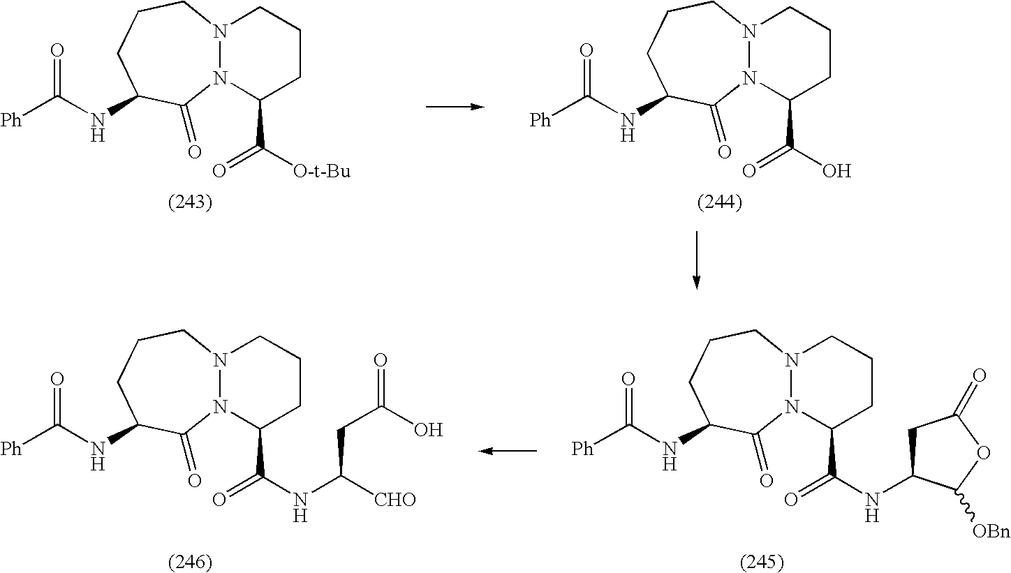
N12N(C(C(=O)[O-t-Bu])CCC1)C(=O)C(NC([Ph])=O)CCC2.N12N(C(C(=O)O)CCC1)C(=O)C(NC([Ph])=O)CCC2.N12N(C(C(=O)NC3CC(=O)OC3[OBn])CCC1)C(=O)C(NC([Ph])=O)CCC2.N12N(C(C(=O)NC(CC(O)=O)[CHO])CCC1)C(=O)C(NC([Ph])=O)CCC2
